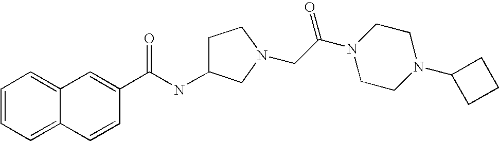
C1=CC=C2C(=C1)C=C(C(NC1CCN(CC(N3CCN(C4CCC4)CC3)=O)C1)=O)C=C2
